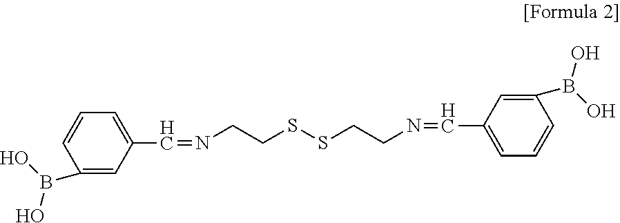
N(CCSSCCN=CC1=CC=CC(B(O)O)=C1)=CC1=CC=CC(B(O)O)=C1
